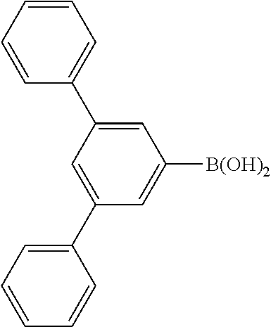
C1=C(C2=CC=CC=C2)C=C(C2=CC=CC=C2)C=C1[B(OH)2]
